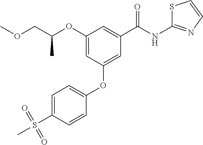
C1=CC(OC2=CC(C(NC3=NC=CS3)=O)=CC(OC(COC)C)=C2)=CC=C1S(C)(=O)=O
